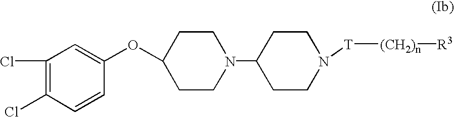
C1(OC2=CC(Cl)=C(Cl)C=C2)CCN(C2CCN([T][(CH2)n][R3])CC2)CC1
